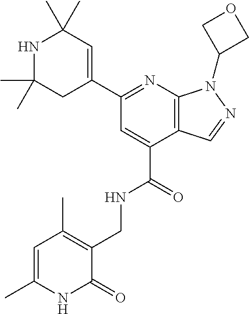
C1(C2=NC3=C(C(C(=O)NCC4=C(C)C=C(C)NC4=O)=C2)C=NN3C2COC2)=CC(C)(C)NC(C)(C)C1
